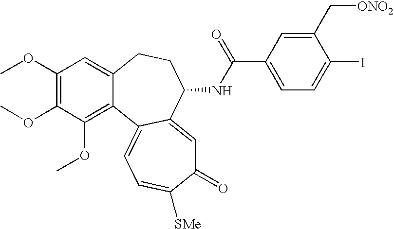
C1(OC)=C(OC)C(OC)=C2C(=C1)CCC(NC(C1=CC=C(I)C(C[ONO2])=C1)=O)C1=CC(=O)C([SMe])=CC=C21
